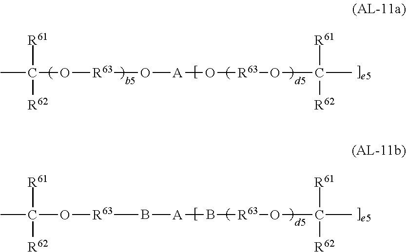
CC(O[R63]O[A]O[R63]OC(C)([R61])[R62])([R61])[R62].CC(O[R63]B[A]B[R63]OC(C)([R61])[R62])([R61])[R62]
